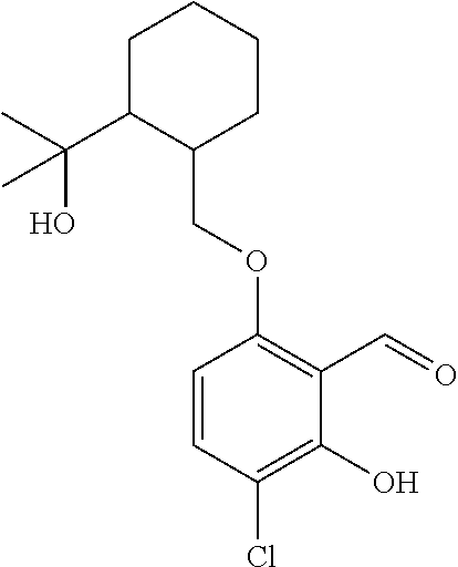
C1C(C(C)(O)C)C(COC2=C(C=O)C(O)=C(Cl)C=C2)CCC1
